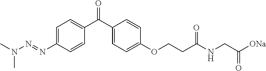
N(C)(C)N=NC1=CC=C(C(C2=CC=C(OCCC(NCC([ONa])=O)=O)C=C2)=O)C=C1
